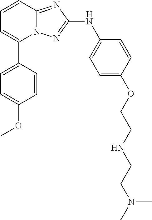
N12C(=NC(NC3=CC=C(OCCNCCN(C)C)C=C3)=N1)C=CC=C2C1=CC=C(OC)C=C1
